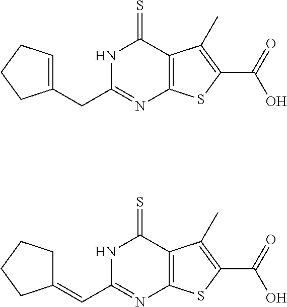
C1(CC2=NC3=C(C(=S)N2)C(C)=C(C(=O)O)S3)=CCCC1.C1(=CC2=NC3=C(C(=S)N2)C(C)=C(C(=O)O)S3)CCCC1
